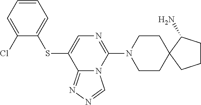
S(C1=CN=C(N2CCC3(CC2)C(N)CCC3)N2C1=NN=C2)C1=CC=CC=C1Cl
